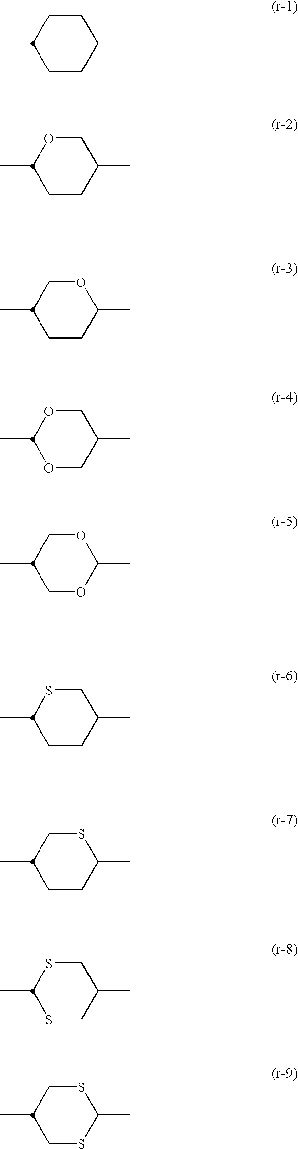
CC1CCC(C)CC1.CC1CCC(C)CO1.CC1CCC(C)OC1.CC1OCC(C)CO1.CC1COC(C)OC1.CC1CCC(C)CS1.CC1CCC(C)SC1.CC1SCC(C)CS1.CC1CSC(C)SC1
